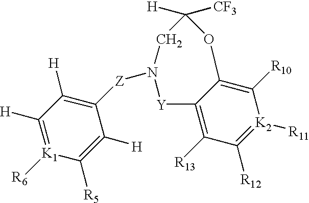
C1([R5])=C([H])C([Z]N2[Y]C3=C([R13])C([R12])=[K2]([R11])C([R10])=C3OC([H])([CF3])C2)=C([H])C([H])=[K1]1[R6]
